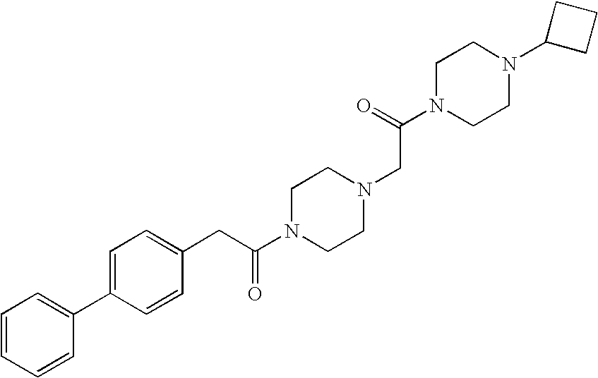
C1=CC=CC(C2=CC=C(CC(N3CCN(CC(N4CCN(C5CCC5)CC4)=O)CC3)=O)C=C2)=C1
